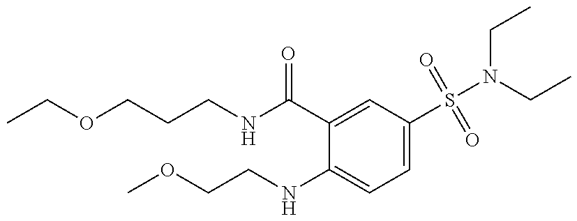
CCOCCCNC(C1=CC(S(N(CC)CC)(=O)=O)=CC=C1NCCOC)=O
